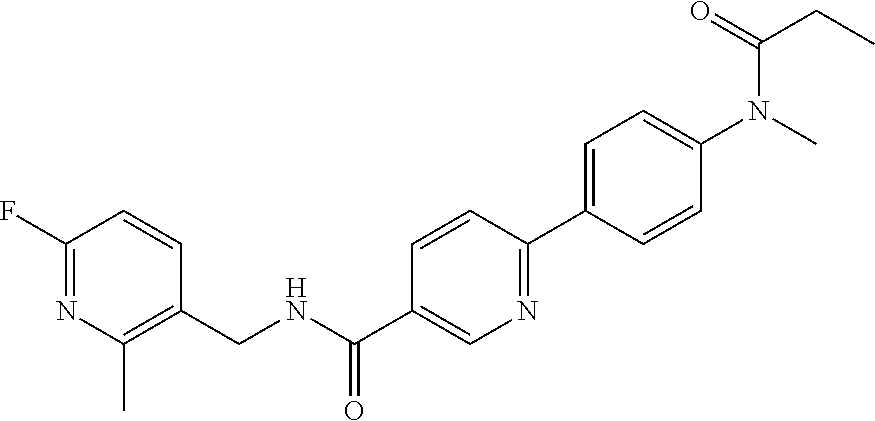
C1=C(C2=NC=C(C(=O)NCC3=C(C)N=C(F)C=C3)C=C2)C=CC(N(C)C(CC)=O)=C1
